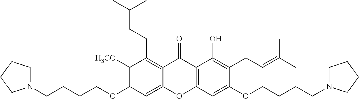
C1([H3CO])=C(OCCCCN2CCCC2)C=C2C(=C1CC=C(C)C)C(=O)C1=C(O2)C=C(OCCCCN2CCCC2)C(CC=C(C)C)=C1O
